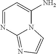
C1=NC2=NC=CN2C(N)=C1
